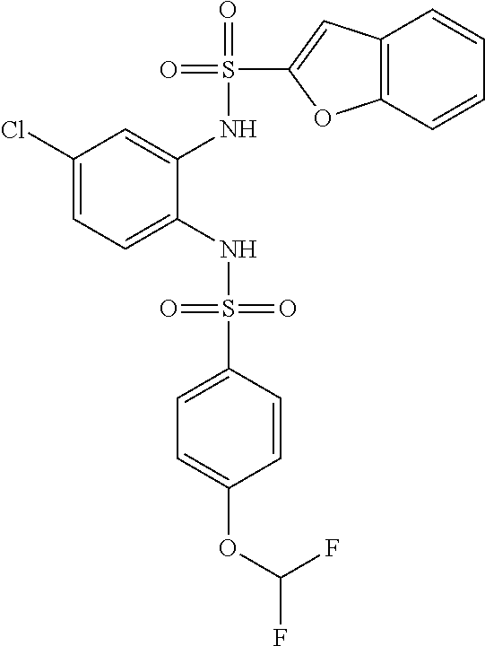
C1(Cl)=CC=C(NS(=O)(=O)C2=CC=C(OC(F)F)C=C2)C(NS(=O)(C2=CC3=C(O2)C=CC=C3)=O)=C1
